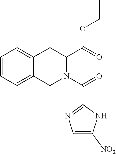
C1=CC=C2C(=C1)CC(C(OCC)=O)N(C(=O)C1=NC=C([NO2])N1)C2
